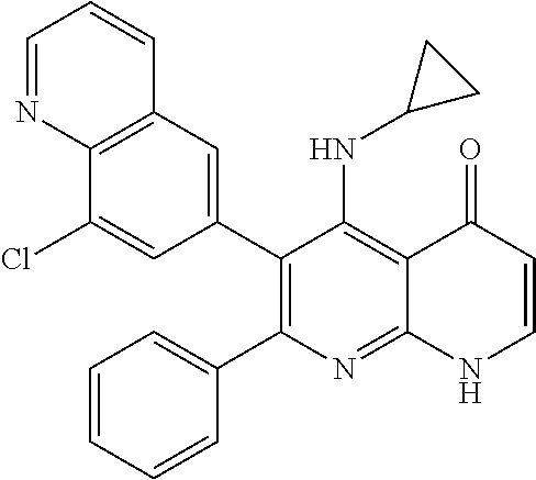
C12=C(C=C(C3=C(C4=CC=CC=C4)N=C4C(=C3NC3CC3)C(=O)C=CN4)C=C1Cl)C=CC=N2
